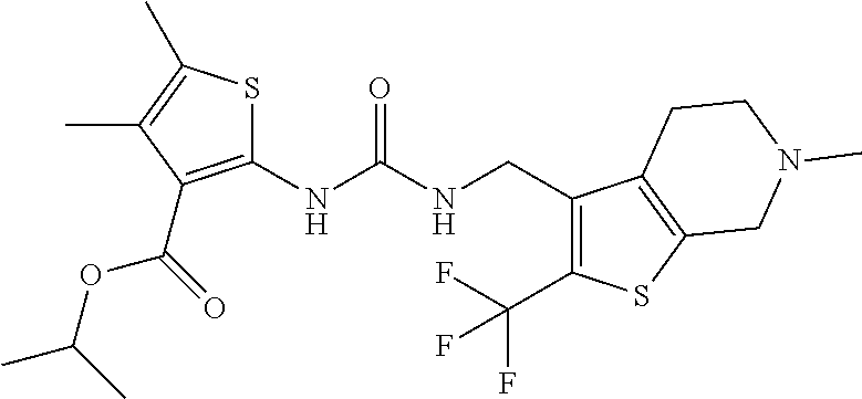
C1(NC(NCC2=C(C(F)(F)F)SC3=C2CCN(C)C3)=O)=C(C(OC(C)C)=O)C(C)=C(C)S1
